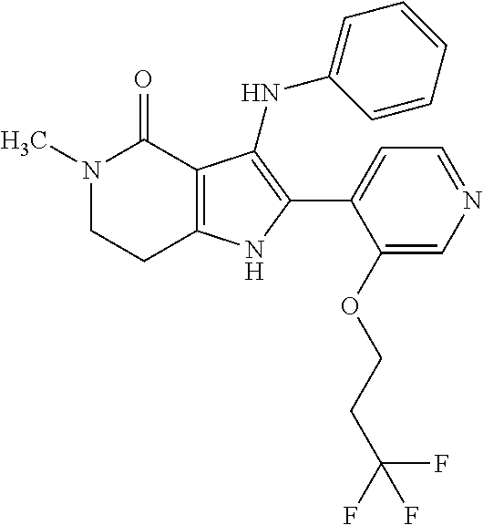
C12=C(NC(C3=CC=NC=C3OCCC(F)(F)F)=C1NC1=CC=CC=C1)CCN(C)C2=O
